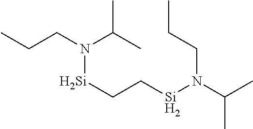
N([Si]CC[Si]N(C(C)C)CCC)(CCC)C(C)C
